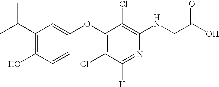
C(C1=C(O)C=CC(OC2=C(Cl)C([H])=NC(NCC(O)=O)=C2Cl)=C1)(C)C
